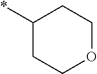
*C1CCOCC1
